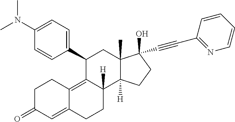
C1(C2=CC=C(N(C)C)C=C2)C2=C3C(=CC(=O)CC3)CCC2([H])C2([H])C(C)(C1)C(O)(C#CC1=NC=CC=C1)CC2
